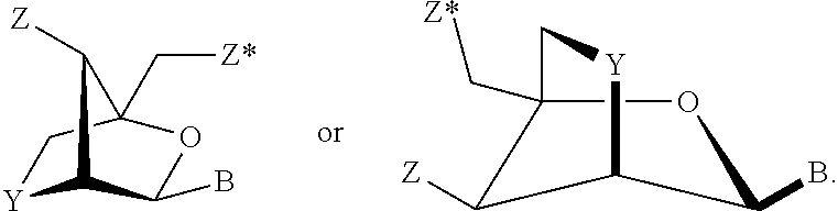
[Y]1C2C(B)OC(C[Z*])(C1)C2[Z].C12(C[Z*])C([Z])C(C(B)OC1)[Y]C2
